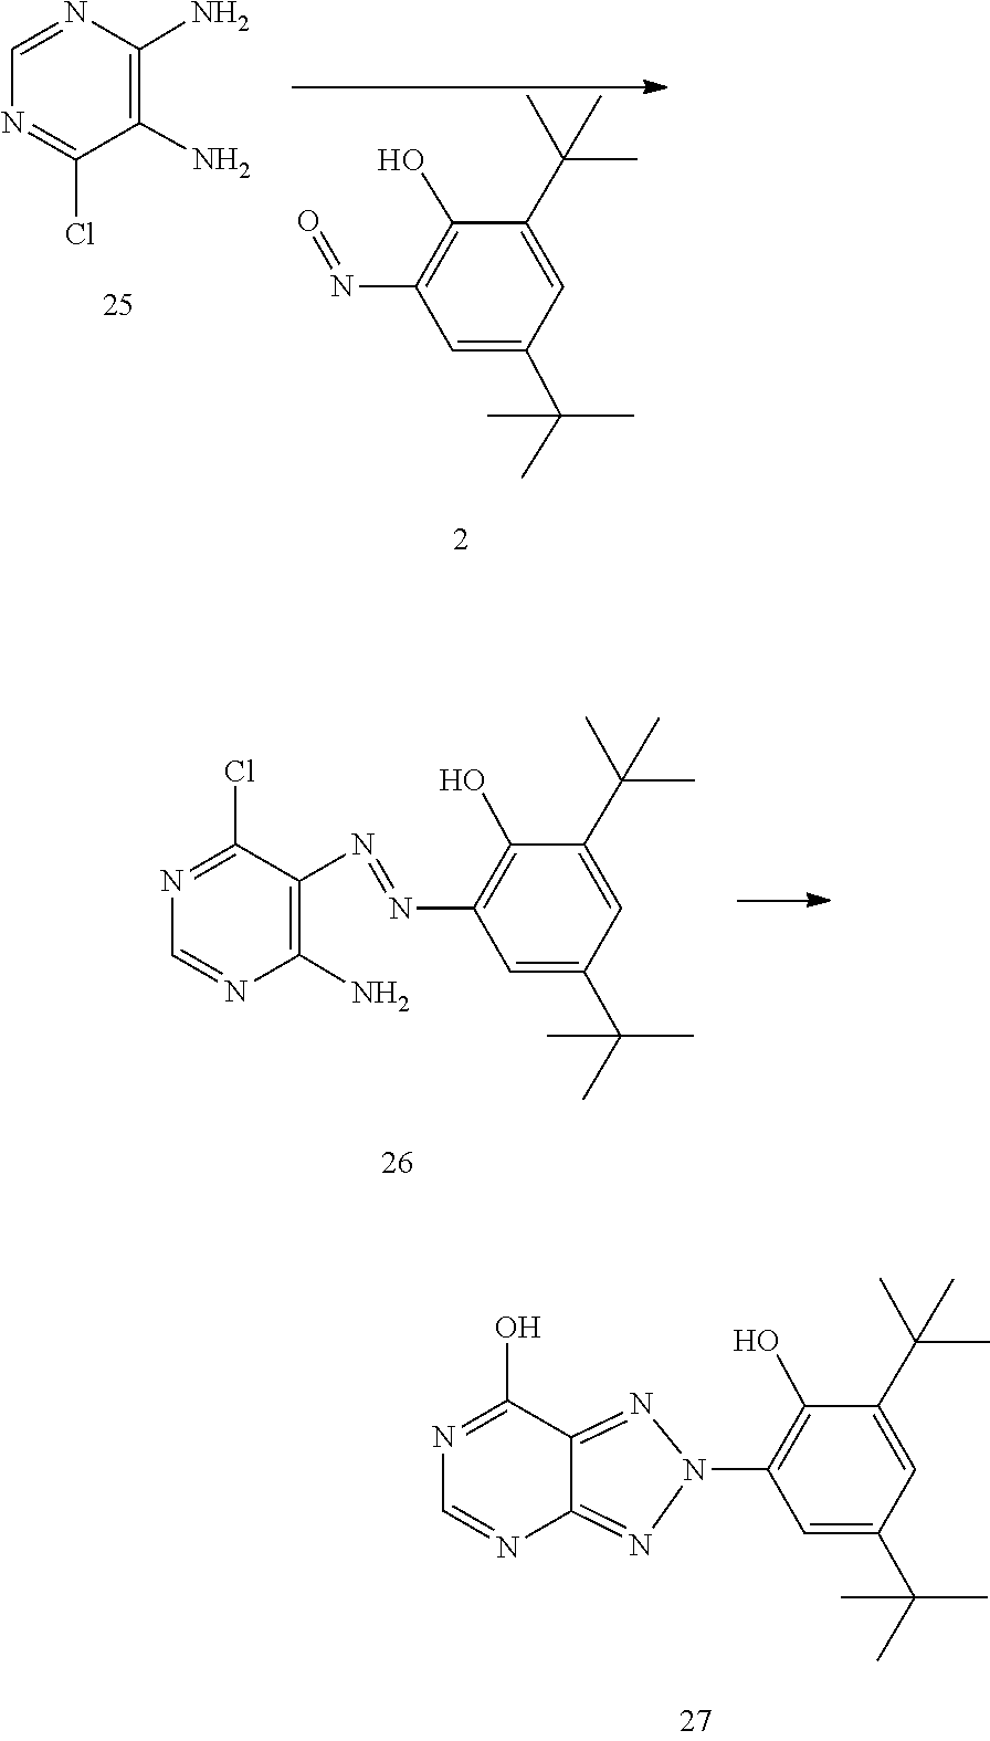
N(C1=C(O)C(C(C)(C)C)=CC(C(C)(C)C)=C1)=O.C1=NC(N)=C(N)C(Cl)=N1.C1(C(C)(C)C)=CC(N=NC2=C(N)N=CN=C2Cl)=C(O)C(C(C)(C)C)=C1.C1(C(C)(C)C)=CC(N2N=C3C(O)=NC=NC3=N2)=C(O)C(C(C)(C)C)=C1
